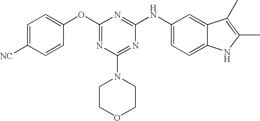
C1=C([NC])C=CC(OC2=NC(N3CCOCC3)=NC(NC3=CC=C4C(=C3)C(C)=C(C)N4)=N2)=C1
